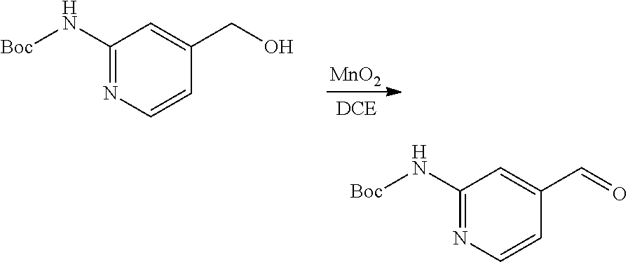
C1(N[Boc])=NC=CC(CO)=C1.[MnO2].C1(N[Boc])=NC=CC(C=O)=C1
